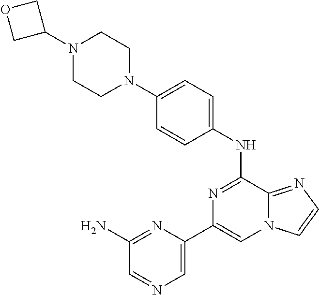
N1=C(N)C=NC=C1C1=CN2C(=NC=C2)C(NC2=CC=C(N3CCN(C4COC4)CC3)C=C2)=N1
